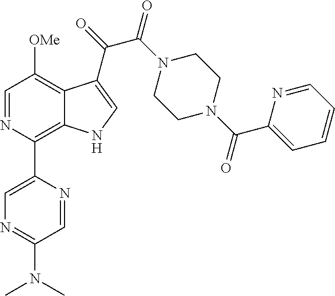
N1=C(N(C)C)C=NC(C2=C3C(=C([OMe])C=N2)C(C(=O)C(N2CCN(C(C4=CC=CC=N4)=O)CC2)=O)=CN3)=C1
